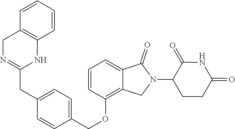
C1=CC(OCC2=CC=C(CC3=NCC4=C(N3)C=CC=C4)C=C2)=C2C(=C1)C(=O)N(C1CCC(=O)NC1=O)C2
